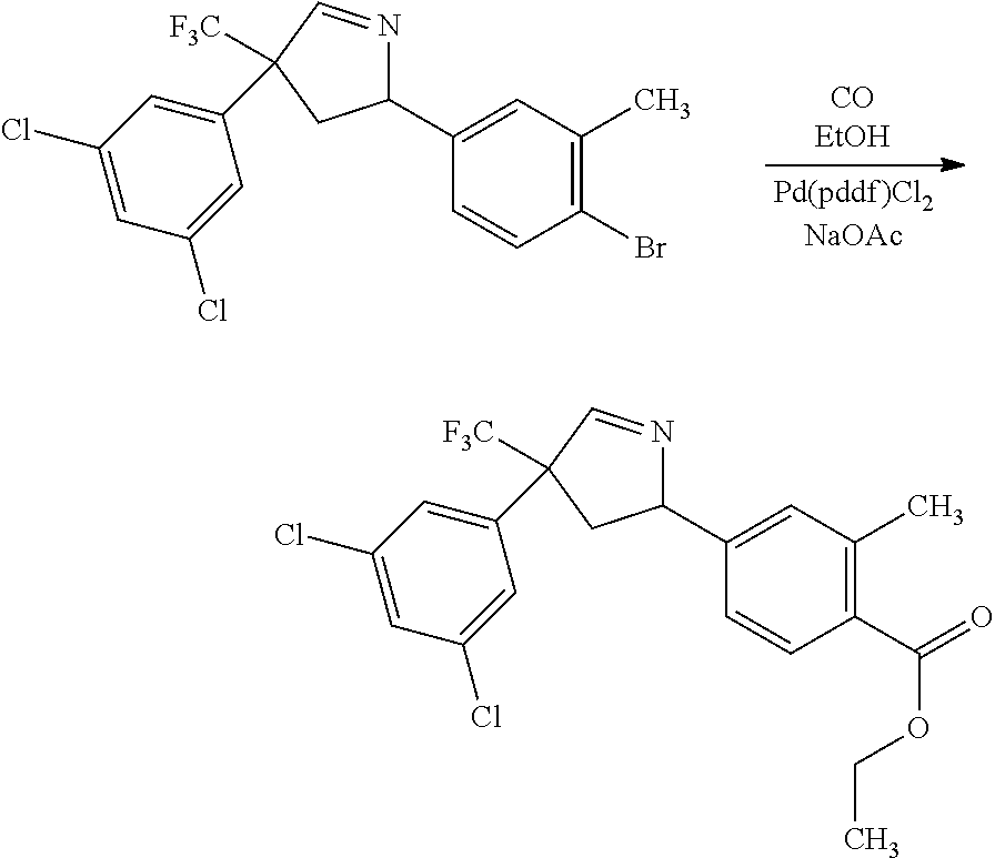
C1(Br)=C(C)C=C(C2N=CC([F3C])(C3=CC(Cl)=CC(Cl)=C3)C2)C=C1.C1(C(=O)OCC)=C(C)C=C(C2N=CC([F3C])(C3=CC(Cl)=CC(Cl)=C3)C2)C=C1
